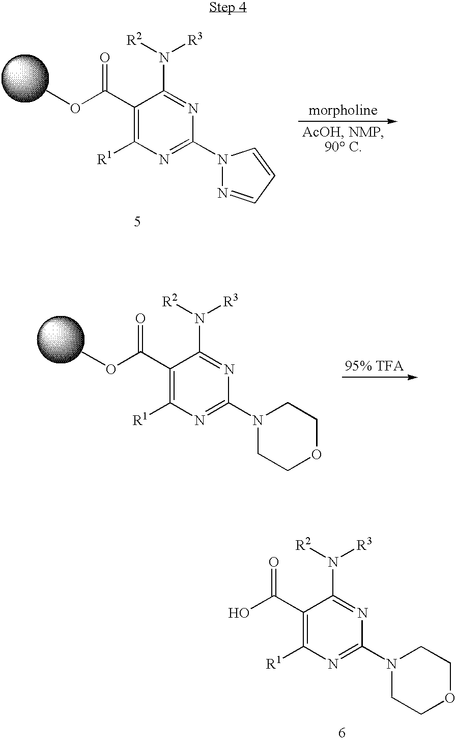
COC(C1=C([R1])N=C(N2N=CC=C2)N=C1N([R2])[R3])=O.COC(C1=C([R1])N=C(N2CCOCC2)N=C1N([R2])[R3])=O.OC(C1=C([R1])N=C(N2CCOCC2)N=C1N([R2])[R3])=O
